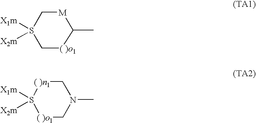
C1[( )o1]C(C)[M]CS1([X1m])[X2m].[( )o1]1S([X1m])([X2m])[( )n1]CN(C)C1
